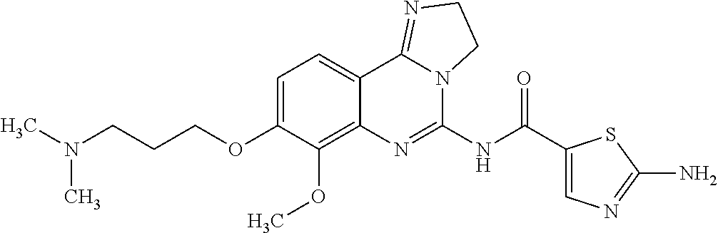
CN(C)CCCOC1=CC=C2C(=C1OC)N=C(NC(C1=CN=C(N)S1)=O)N1C2=NCC1
